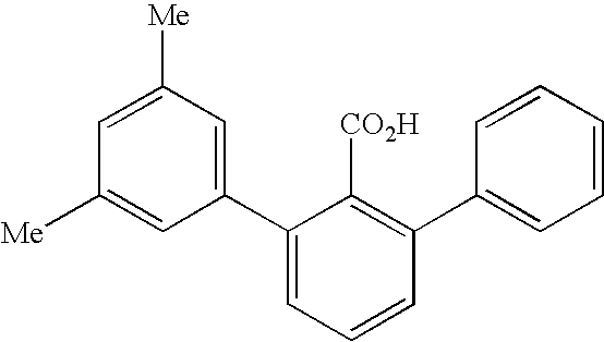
C1(C2=CC([Me])=CC([Me])=C2)=CC=CC(C2=CC=CC=C2)=C1[CO2H]
